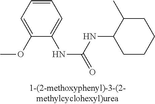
C1=CC=C(OC)C(NC(=O)NC2CCCCC2C)=C1
